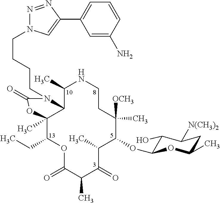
C12C(C)(C(CC)OC(=O)C(C)C(=O)C(C)C(OC3C(O)C([N(CH3)2])CC(C)O3)C(C)([OCH3])CCNC1C)OC(=O)N2CCCCN1N=NC(C2=CC=CC(N)=C2)=C1
